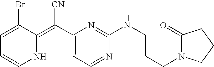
C1=C(Br)C(=C(C2=CC=NC(NCCCN3C(=O)CCC3)=N2)[CN])NC=C1
